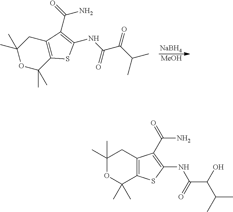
[NaBH4].[MeOH].C1(C)(C)OC(C)(C)C2=C(C1)C(C(=O)N)=C(NC(C(C(C)C)=O)=O)S2.C12=C(SC(NC(=O)C(C(C)C)O)=C1C(N)=O)C(C)(C)OC(C)(C)C2
